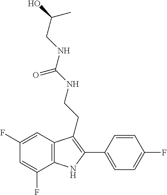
N(C(=O)NCCC1=C(C2=CC=C(F)C=C2)NC2=C1C=C(F)C=C2F)CC(O)C
